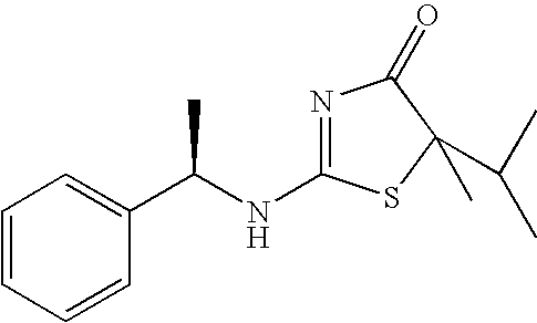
N1=C(NC(C2=CC=CC=C2)C)SC(C(C)C)(C)C1=O
